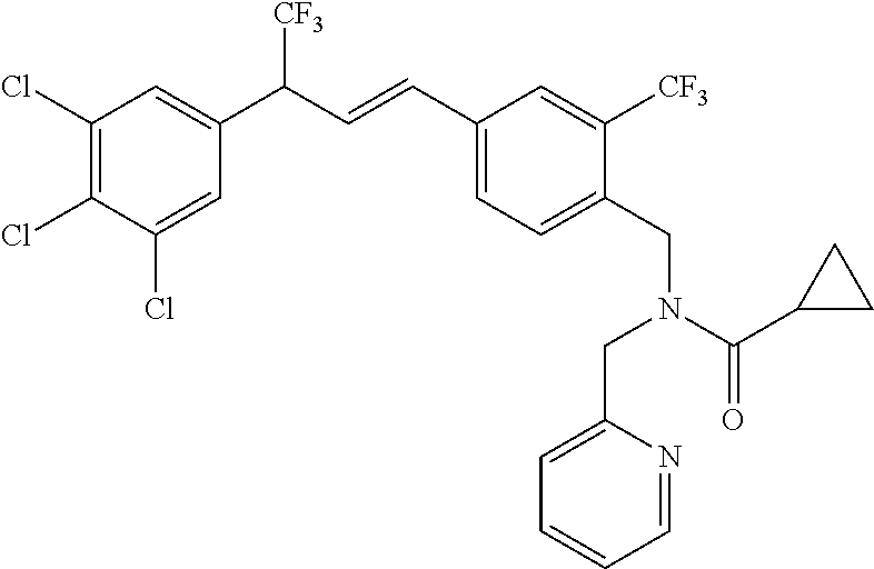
C1(Cl)=C(Cl)C(Cl)=CC(C(C=CC2=CC=C(CN(C(=O)C3CC3)CC3=CC=CC=N3)C([CF3])=C2)[CF3])=C1
